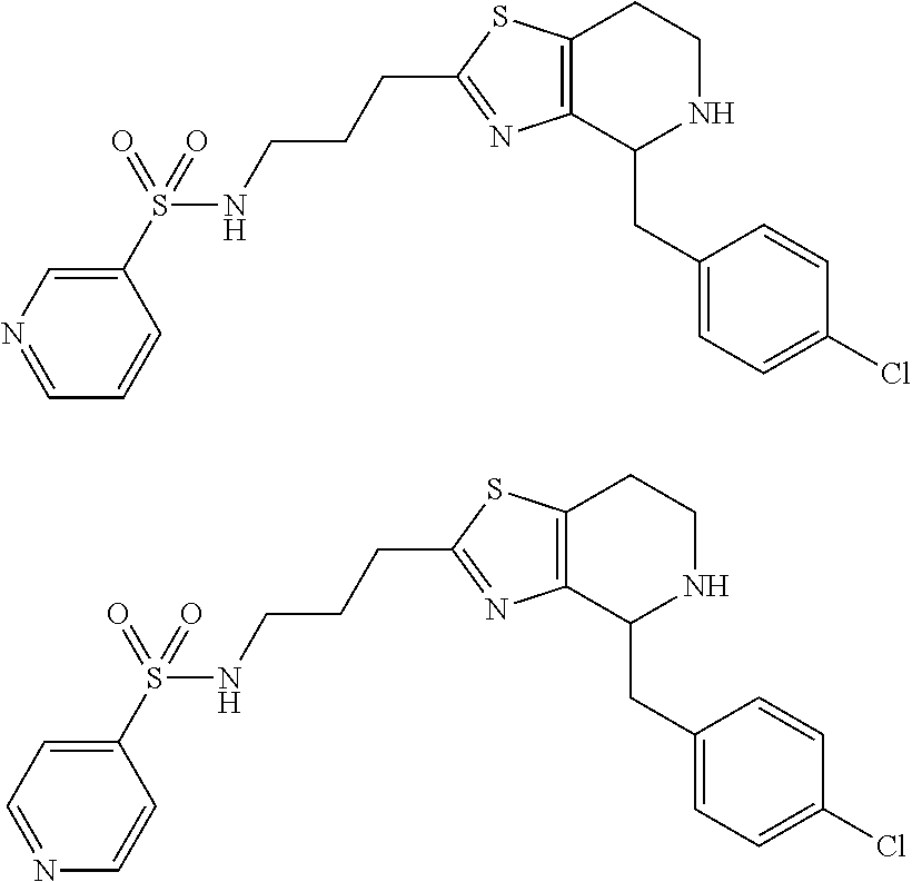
C(CC1=NC2=C(S1)CCNC2CC1=CC=C(Cl)C=C1)CNS(C1=CN=CC=C1)(=O)=O.C(CC1=NC2=C(S1)CCNC2CC1=CC=C(Cl)C=C1)CNS(C1=CC=NC=C1)(=O)=O
